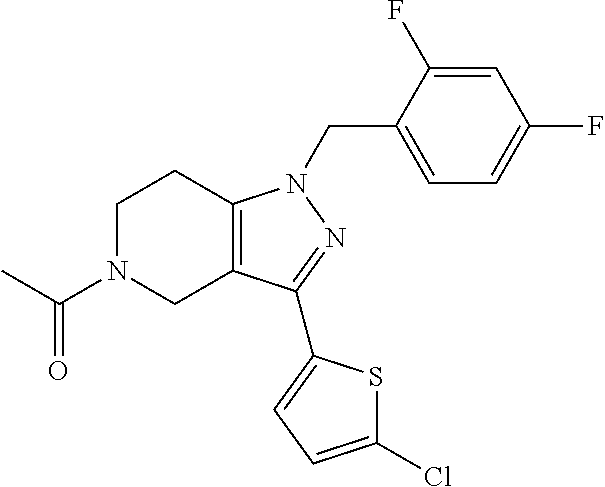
C1N(C(C)=O)CC2=C(C1)N(CC1=CC=C(F)C=C1F)N=C2C1=CC=C(Cl)S1
